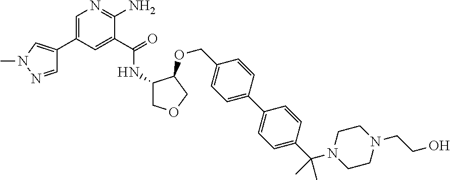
C1=C(C2=CN(C)N=C2)C=C(C(=O)NC2COCC2OCC2=CC=C(C3=CC=C(C(N4CCN(CCO)CC4)(C)C)C=C3)C=C2)C(N)=N1
